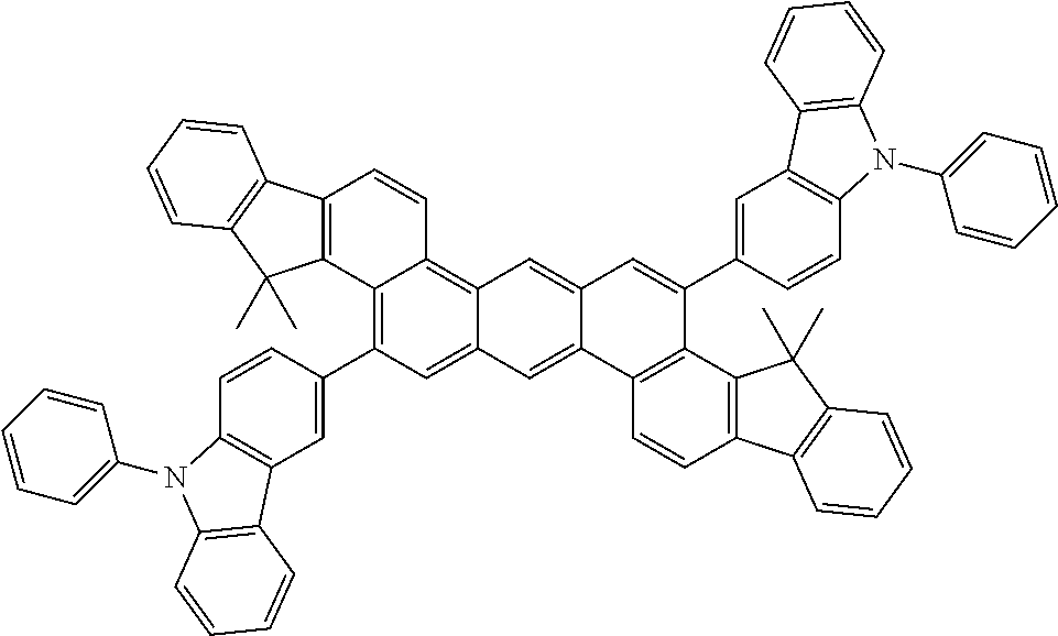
C12=C(C3=CC4=C(C=C3)N(C3=CC=CC=C3)C3=C4C=CC=C3)C=C3C(=C1C=CC1=C2C(C)(C)C2=C1C=CC=C2)C=C1C(=C3)C2=C(C(C3=CC4=C(C=C3)N(C3=CC=CC=C3)C3=C4C=CC=C3)=C1)C1=C(C=C2)C2=C(C1(C)C)C=CC=C2
